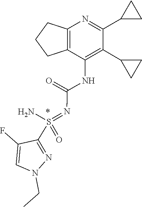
C1(NC(=O)N=S(C2=NN(CC)C=C2F)(=O)N)=C(C2CC2)C(C2CC2)=NC2=C1CCC2
